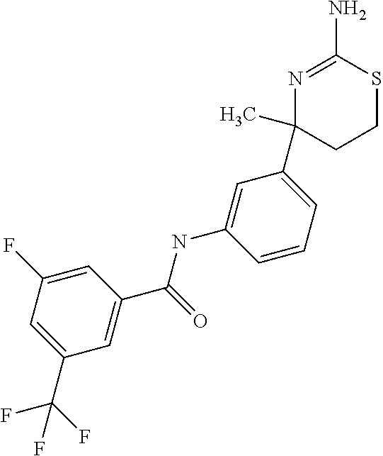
C1=C(F)C=C(C(F)(F)F)C=C1C(NC1=CC(C2(C)CCSC(N)=N2)=CC=C1)=O
